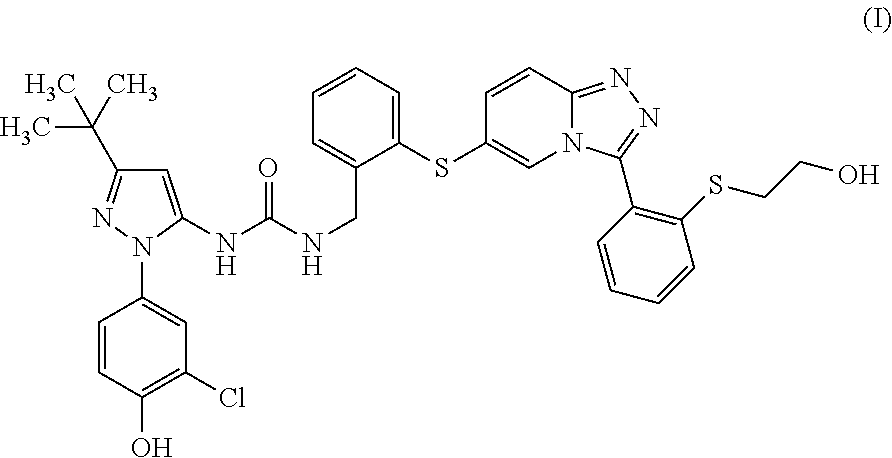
C1=C(NC(NCC2=CC=CC=C2SC2=CN3C(=NN=C3C3=C(SCCO)C=CC=C3)C=C2)=O)N(C2=CC(Cl)=C(O)C=C2)N=C1C(C)(C)C
